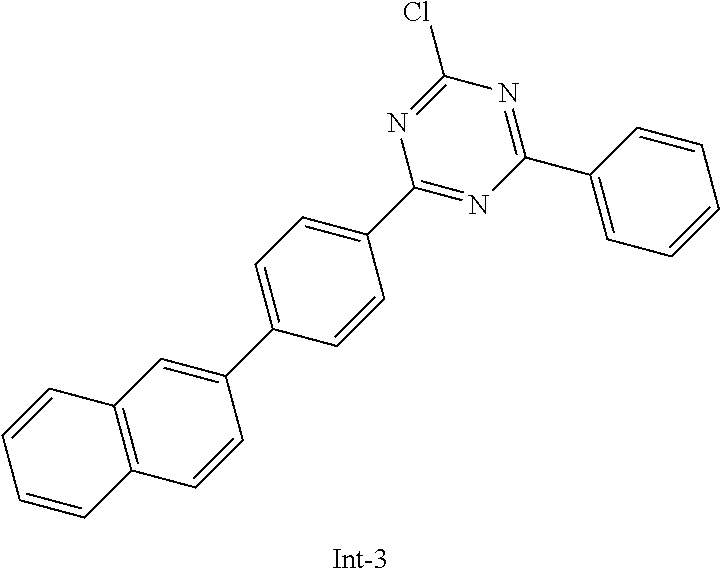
C1(C2=CC=CC=C2)=NC(Cl)=NC(C2=CC=C(C3=CC4=C(C=C3)C=CC=C4)C=C2)=N1
